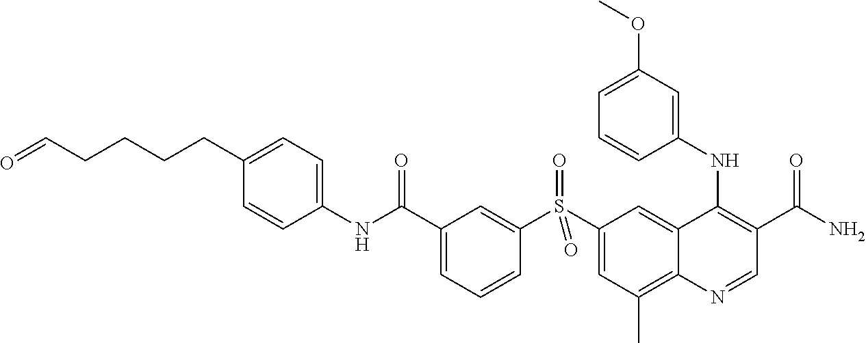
C1(NC(C2=CC=CC(S(C3=CC(C)=C4C(=C3)C(NC3=CC(OC)=CC=C3)=C(C(N)=O)C=N4)(=O)=O)=C2)=O)=CC=C(CCCCC=O)C=C1
